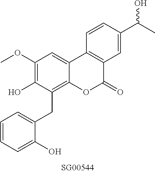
OC1=C(OC)C=C2C(=C1CC1=CC=CC=C1O)OC(=O)C1=C2C=CC(C(C)O)=C1
